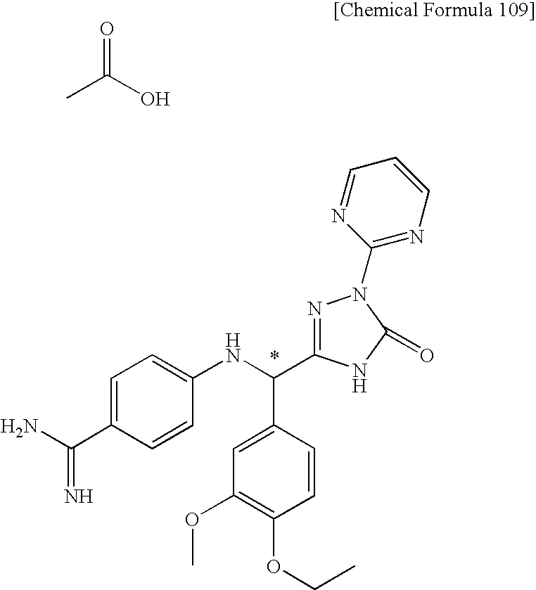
C1=C(C(N)=N)C=CC(NC(C2=CC(OC)=C(OCC)C=C2)C2=NN(C3=NC=CC=N3)C(=O)N2)=C1.CC(=O)O
